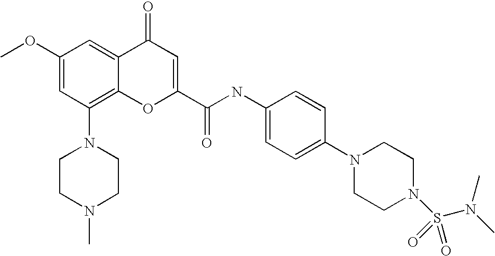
C1CN(C)CCN1C1=C2C(=CC(OC)=C1)C(=O)C=C(C(=O)NC1=CC=C(N3CCN(S(N(C)C)(=O)=O)CC3)C=C1)O2
